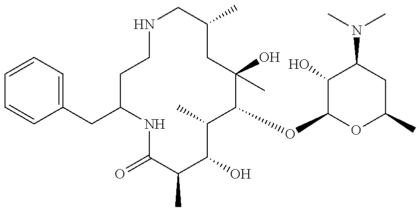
C1=CC=C(CC2NC(=O)C(C)C(O)C(C)C(OC3OC(C)CC(N(C)C)C3O)C(O)(C)CC(C)CNCC2)C=C1
